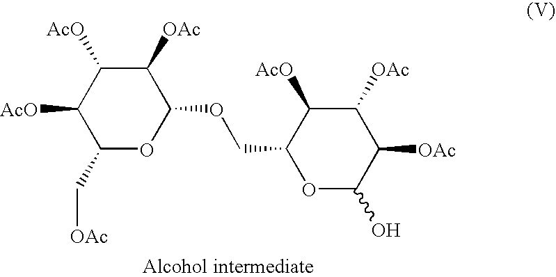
C1(C[OAc])OC(OCC2C([AcO])C([OAc])C([OAc])C(O)O2)C([OAc])C([AcO])C1[AcO]
